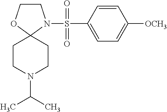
C1COC2(N1S(C1=CC=C([OCH3])C=C1)(=O)=O)CCN(C(C)C)CC2
